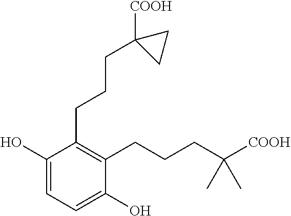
C1(O)=CC=C(O)C(CCCC([COOH])(C)C)=C1CCCC1([COOH])CC1
